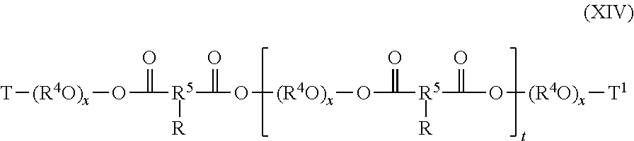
[T][(R4O)x]OC(=O)[R5]([R])C(=O)O[(R4O)x]OC(=O)[R5]([R])C(=O)O[(R4O)x][T1]
